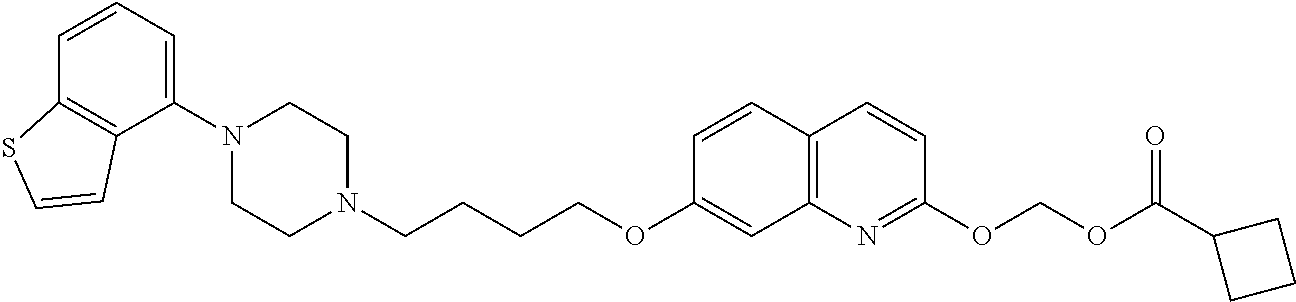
C1=CC2=C(C(N3CCN(CCCCOC4=CC5=C(C=C4)C=CC(OCOC(C4CCC4)=O)=N5)CC3)=C1)C=CS2
